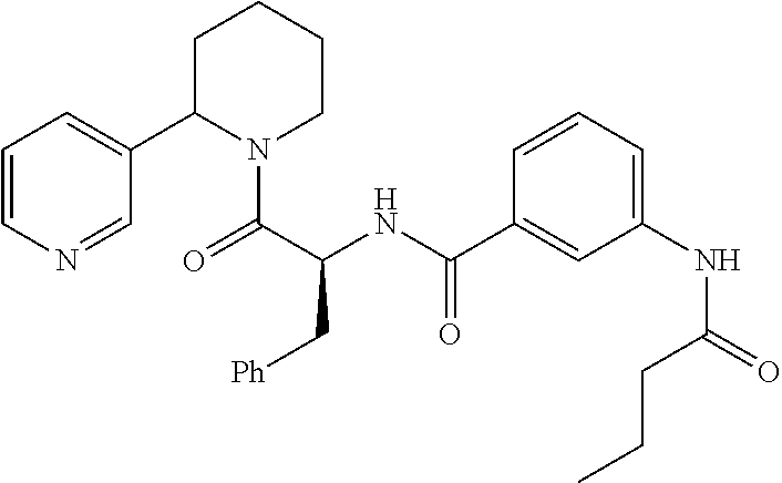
C1=CN=CC(C2N(C(=O)C(NC(=O)C3=CC(NC(CCC)=O)=CC=C3)C[Ph])CCCC2)=C1
